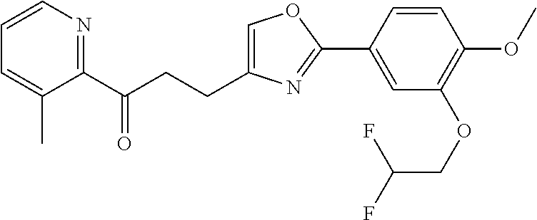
C1=C(CCC(C2=NC=CC=C2C)=O)N=C(C2=CC(OCC(F)F)=C(OC)C=C2)O1
